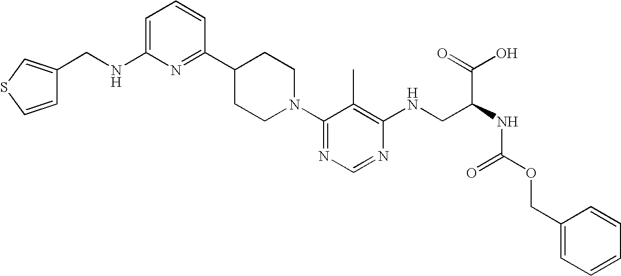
C1=C(NCC2=CSC=C2)N=C(C2CCN(C3=NC=NC(NCC(NC(OCC4=CC=CC=C4)=O)C(O)=O)=C3C)CC2)C=C1
